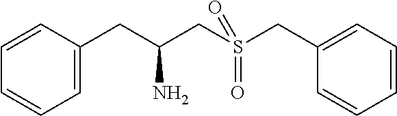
C(C(CS(CC1=CC=CC=C1)(=O)=O)N)C1=CC=CC=C1
